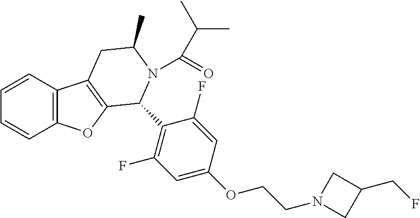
C1=CC2=C(C=C1)OC1=C2CC(C)N(C(=O)C(C)C)C1C1=C(F)C=C(OCCN2CC(CF)C2)C=C1F
